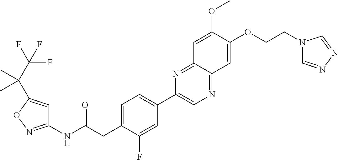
C1(NC(CC2=CC=C(C3=CN=C4C(=N3)C=C(OC)C(OCCN3C=NN=C3)=C4)C=C2F)=O)=NOC(C(C(F)(F)F)(C)C)=C1
